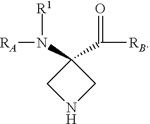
C1(C(=O)[RB])(N([R1])[RA])CNC1
